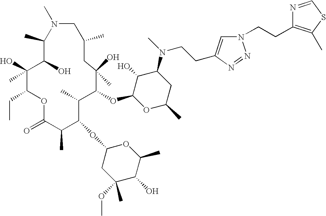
C1(C)C(O)C(O)(C)C(CC)OC(=O)C(C)C(OC2CC(C)(OC)C(O)C(C)O2)C(C)C(OC2OC(C)CC(N(C)CCC3=CN(CCC4=C(C)SC=N4)N=N3)C2O)C(O)(C)CC(C)CN1C
